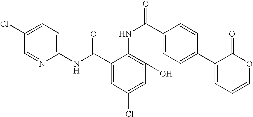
C1(Cl)=CC=C(NC(C2=CC(Cl)=CC(O)=C2NC(=O)C2=CC=C(C3=CC=COC3=O)C=C2)=O)N=C1
